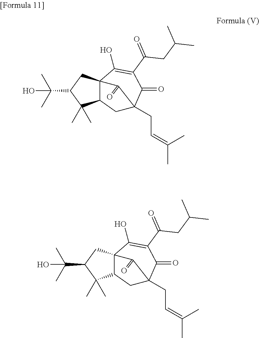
C1C2(CC=C(C)C)C(=O)C(C(=O)CC(C)C)=C(O)C3(C1C(C)(C)C(C(C)(C)O)C3)C2=O.C1C2(CC=C(C)C)C(=O)C(C(=O)CC(C)C)=C(O)C3(C1C(C)(C)C(C(C)(C)O)C3)C2=O
